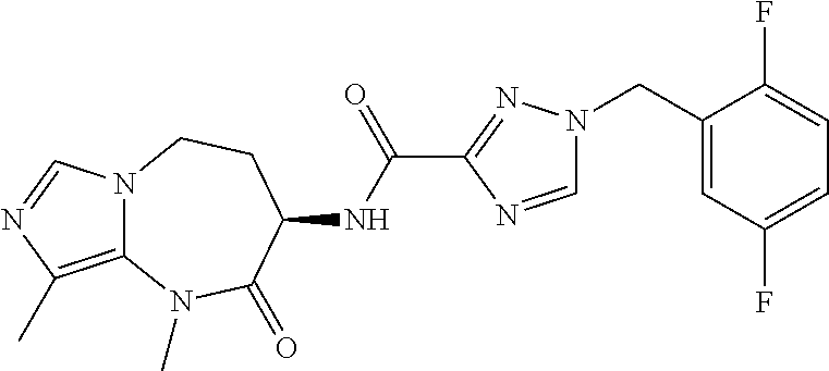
C12=C(C)N=CN1CCC(NC(C1=NN(CC3=CC(F)=CC=C3F)C=N1)=O)C(=O)N2C
